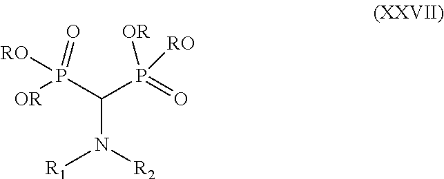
N(C(P(=O)([RO])[OR])P(=O)([RO])[OR])([R2])[R1]
